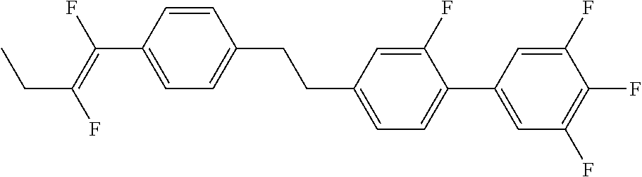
C1=CC(C(=C(F)CC)F)=CC=C1CCC1=CC=C(C2=CC(F)=C(F)C(F)=C2)C(F)=C1
